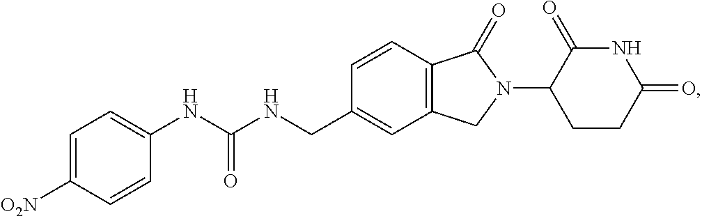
[O2N]C1=CC=C(NC(NCC2=CC3=C(C=C2)C(=O)N(C2CCC(=O)NC2=O)C3)=O)C=C1
